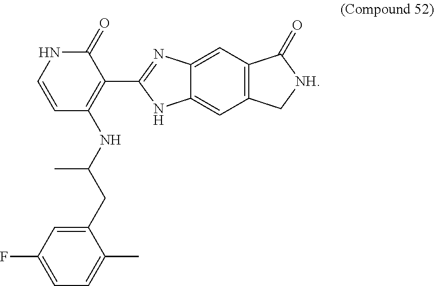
C1(C2=NC3=CC4=C(C=C3N2)C[NH]C4=O)=C(NC(CC2=CC(F)=CC=C2C)C)C=CNC1=O
